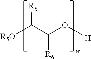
[R6]C(C(O[H])[R6])[R5O]
